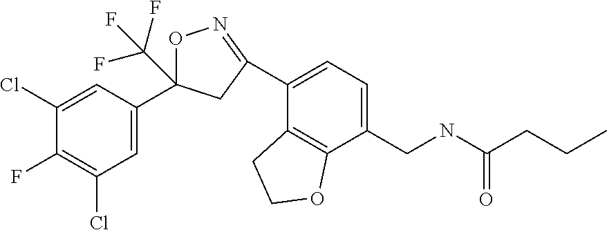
C1(C2(C(F)(F)F)ON=C(C3=CC=C(CNC(CCC)=O)C4=C3CCO4)C2)=CC(Cl)=C(F)C(Cl)=C1
